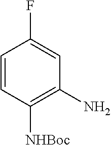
C1=CC([NHBoc])=C(N)C=C1F
